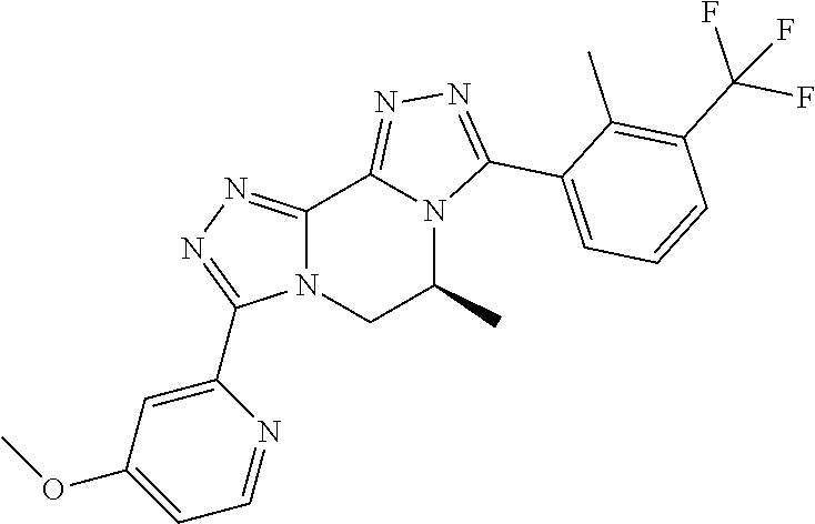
C12=NN=C(C3=CC(OC)=CC=N3)N1CC(C)N1C2=NN=C1C1=CC=CC(C(F)(F)F)=C1C
